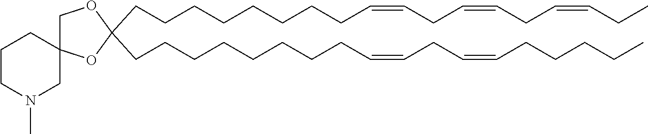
C(CCCCCCCC=CCC=CCCCCC)C1(CCCCCCCCC=CCC=CCC=CCC)OC2(CO1)CCCN(C)C2
